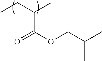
CCC(C)C(OCC(C)C)=O
